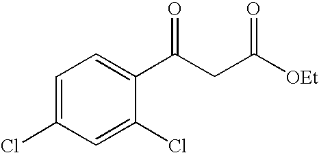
C1(C(CC([OEt])=O)=O)=CC=C(Cl)C=C1Cl
